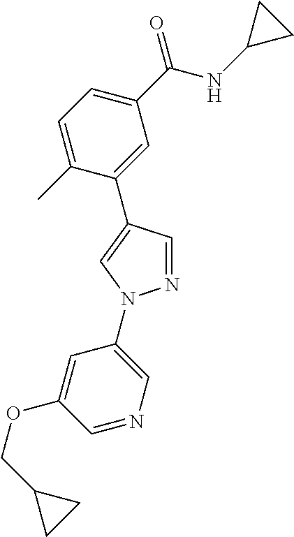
C1(C(NC2CC2)=O)=CC=C(C)C(C2=CN(C3=CN=CC(OCC4CC4)=C3)N=C2)=C1
